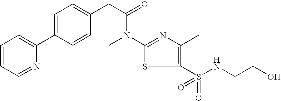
C1(N(C(CC2=CC=C(C3=CC=CC=N3)C=C2)=O)C)=NC(C)=C(S(NCCO)(=O)=O)S1
